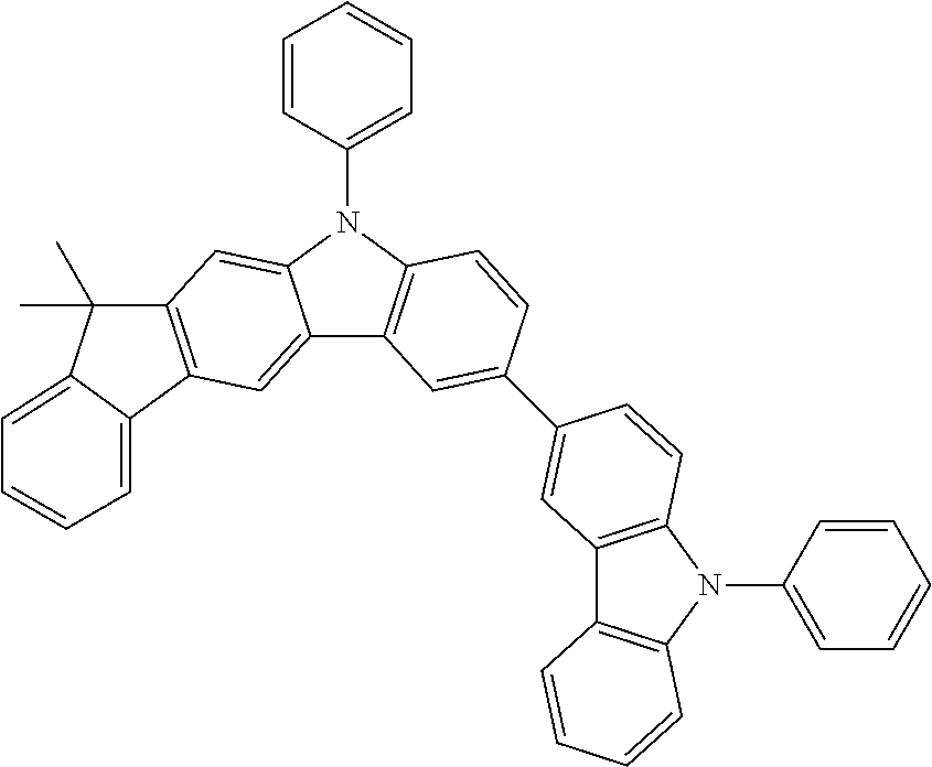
C12=CC3=C(C=C1N(C1=CC=CC=C1)C1=C2C=C(C2=CC4=C(N(C5=CC=CC=C5)C5=C4C=CC=C5)C=C2)C=C1)C(C)(C)C1=CC=CC=C31
